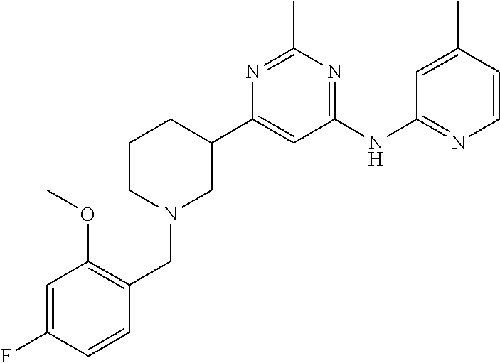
C1(C2CCCN(CC3=C(OC)C=C(F)C=C3)C2)=CC(NC2=NC=CC(C)=C2)=NC(C)=N1
